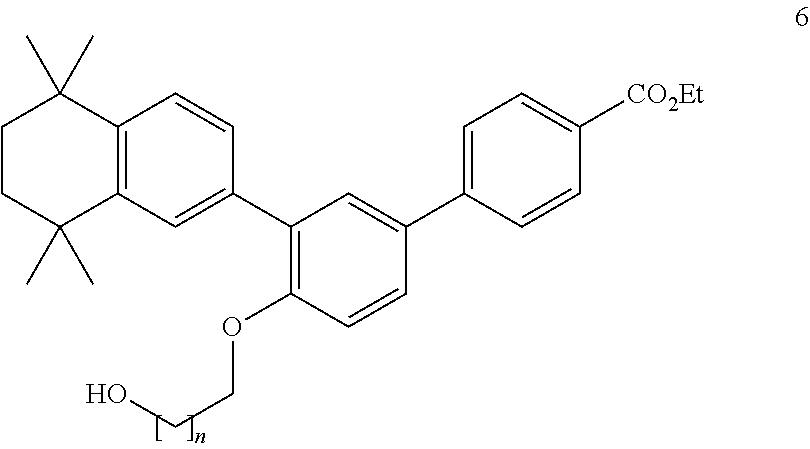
C1(C2=CC3=C(C=C2)C(C)(C)CCC3(C)C)=C(OCCO)C=CC(C2=CC=C([CO2Et])C=C2)=C1
